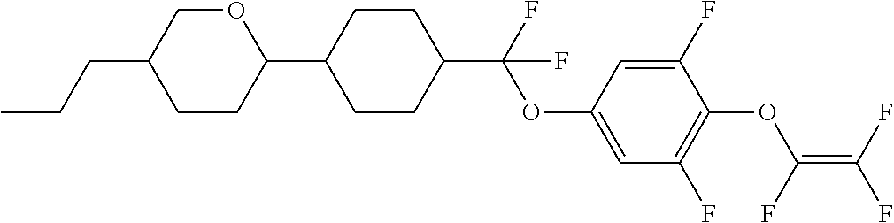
C1(C2CCC(C(F)(OC3=CC(F)=C(OC(=C(F)F)F)C(F)=C3)F)CC2)OCC(CCC)CC1
